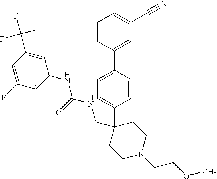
C1=CC(C2=CC(C#N)=CC=C2)=CC=C1C1(CNC(NC2=CC(F)=CC(C(F)(F)F)=C2)=O)CCN(CCOC)CC1
